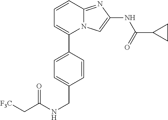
C1=CC(C2=CC=CC3=NC(NC(=O)C4CC4)=CN23)=CC=C1CNC(C[F3C])=O
